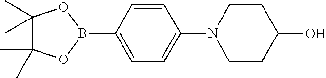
C1=CC(B2OC(C)(C)C(C)(C)O2)=CC=C1N1CCC(O)CC1
